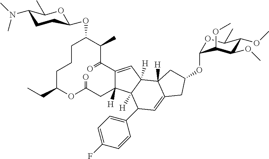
C12=CC3([H])C4([H])C(=CC(C5=CC=C(F)C=C5)C3([H])C1([H])CC(=O)OC(CC)CCCC(OC1OC(C)C(N(C)C)CC1)C(C)C2=O)CC(OC1OC(C)C(OC)C(OC)C1OC)C4
